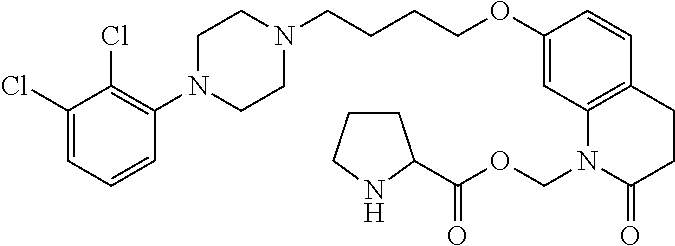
C1(Cl)=CC=CC(N2CCN(CCCCOC3=CC4=C(C=C3)CCC(=O)N4COC(=O)C3CCCN3)CC2)=C1Cl
